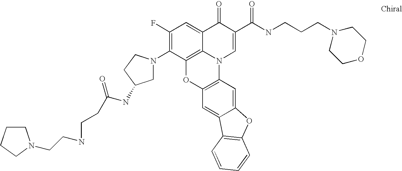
C12=C3C(=CC(F)=C1N1CC(NC(CCNCCN4CCCC4)=O)CC1)C(=O)C(C(=O)NCCCN1CCOCC1)=CN3C1=C(O2)C=C2C(=C1)OC1=C2C=CC=C1
